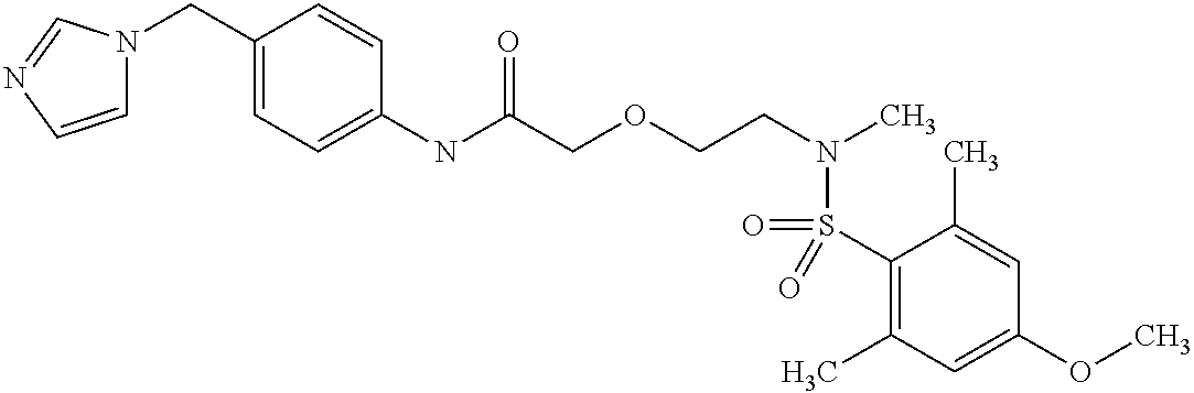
C1(NC(COCCN(C)S(=O)(C2=C(C)C=C(OC)C=C2C)=O)=O)=CC=C(CN2C=CN=C2)C=C1
